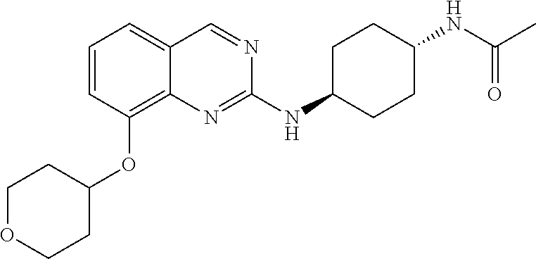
C1=CC(OC2CCOCC2)=C2C(=C1)C=NC(NC1CCC(NC(C)=O)CC1)=N2
